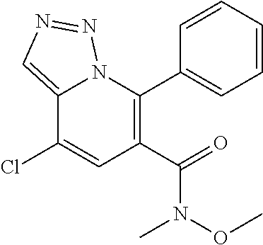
C12=CN=NN1C(C1=CC=CC=C1)=C(C(=O)N(OC)C)C=C2Cl
